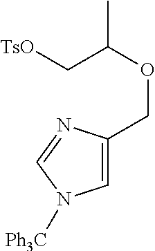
C1=C(COC(C[TsO])C)N=CN1[Ph3C]
